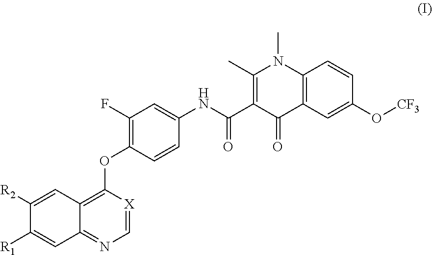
CN1C2=C(C(=O)C(C(NC3=CC(F)=C(OC4=C5C=C([R2])C([R1])=CC5=NC=[X]4)C=C3)=O)=C1C)C=C(O[CF3])C=C2
